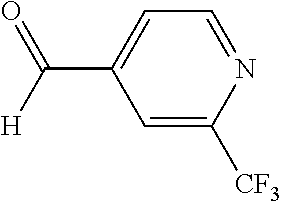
C1=C(C([H])=O)C=C([CF3])N=C1
